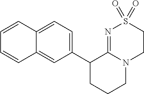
C1(C2CCCN3C2=NS(=O)(=O)CC3)=CC=C2C(=C1)C=CC=C2
